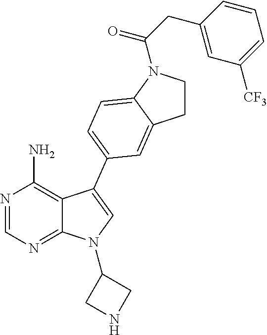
N1=CN=C2C(=C1N)C(C1=CC=C3N(C(CC4=CC([CF3])=CC=C4)=O)CCC3=C1)=CN2C1CNC1
